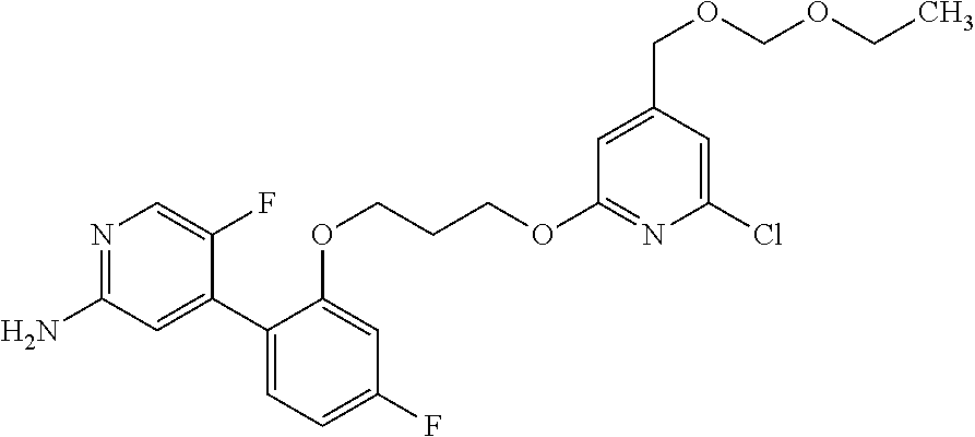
CCOCOCC1=CC(OCCCOC2=CC(F)=CC=C2C2=CC(N)=NC=C2F)=NC(Cl)=C1
